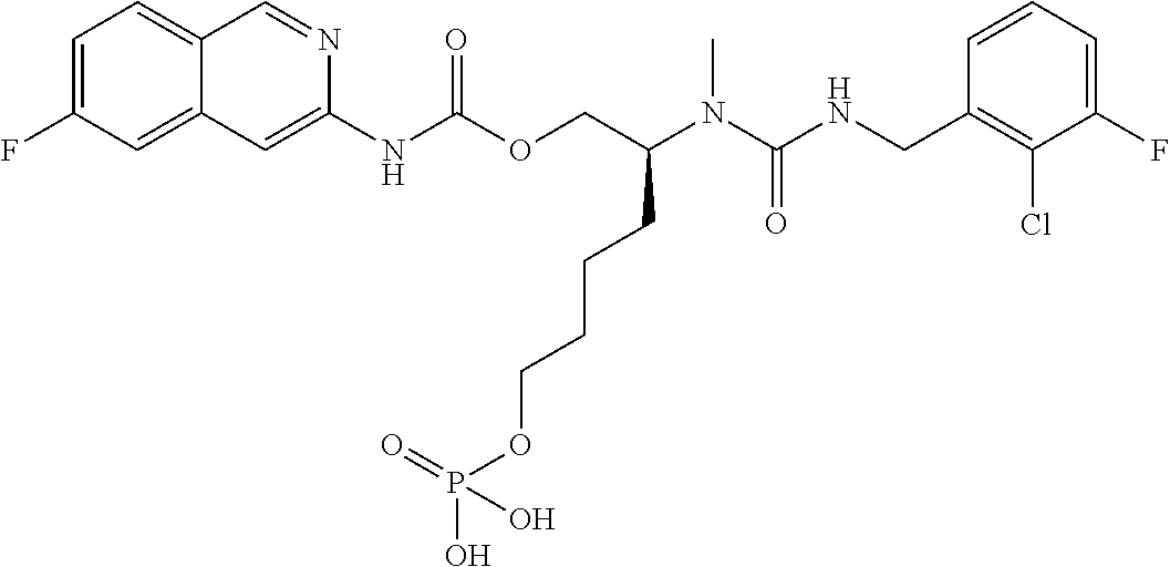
C1=CC(CNC(N(C(COC(NC2=CC3=CC(F)=CC=C3C=N2)=O)CCCCOP(O)(=O)O)C)=O)=C(Cl)C(F)=C1
